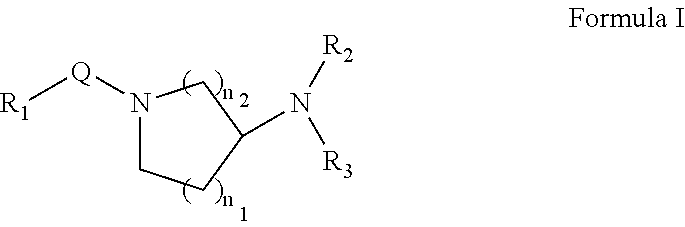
[Q]([R1])N1CCC(N([R2])[R3])C1
